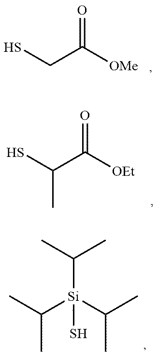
C(C([OMe])=O)S.C(C([OEt])=O)(S)C.C([Si](C(C)C)(C(C)C)S)(C)C
